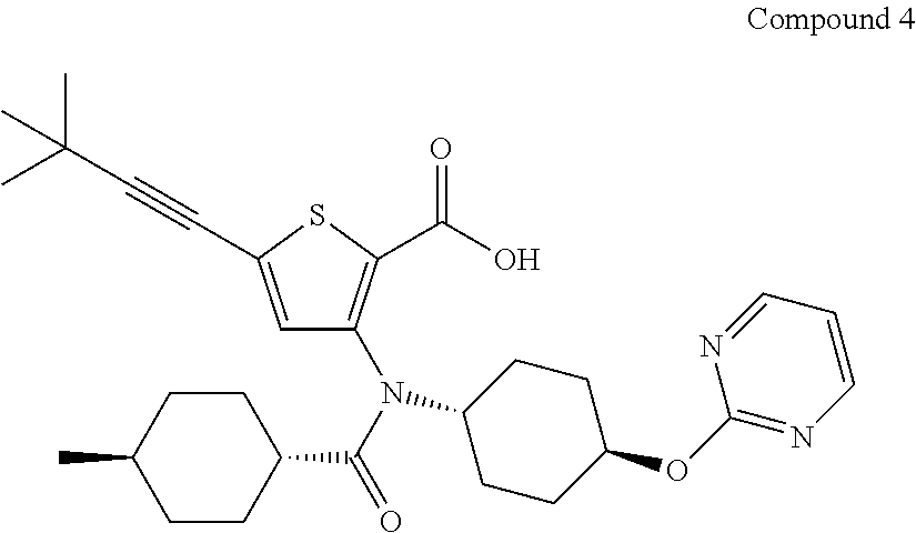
C1=C(C#CC(C)(C)C)SC(C(O)=O)=C1N(C(=O)C1CCC(C)CC1)C1CCC(OC2=NC=CC=N2)CC1
